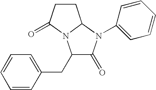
C1(CC2=CC=CC=C2)C(=O)N(C2=CC=CC=C2)C2N1C(=O)CC2
